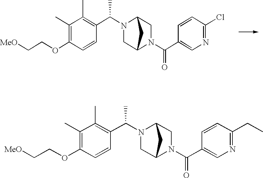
C1(C)=C(OCC[MeO])C=CC(C(N2CC3N(C(C4=CN=C(Cl)C=C4)=O)CC2C3)C)=C1C.C1(C)=C(OCC[MeO])C=CC(C(N2CC3N(C(C4=CN=C(CC)C=C4)=O)CC2C3)C)=C1C
